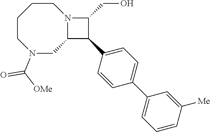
C1CCCN(C([OMe])=O)CC2N1C(CO)C2C1=CC=C(C2=CC=CC([Me])=C2)C=C1
